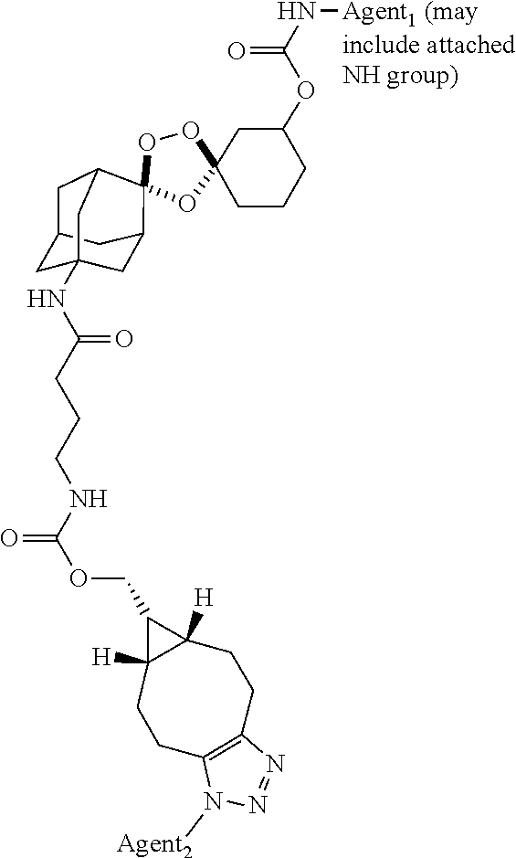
[Agent1 (may]NC(=O)OC1CC2(OOC3(C4CC5CC(NC(CCCNC(=O)OCC6C7([H])C6([H])CCC6=C(CC7)N([Agent2])N=N6)=O)(CC3C5)C4)O2)CCC1
